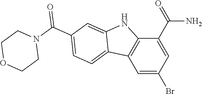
C12=C(C=C(Br)C=C1C(N)=O)C1=CC=C(C(N3CCOCC3)=O)C=C1N2
